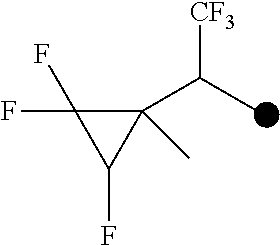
FC1(F)C(C(C)[CF3])(C)C1F
